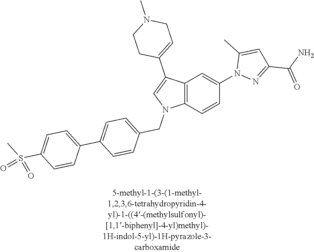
C12=C(C=CC(N3N=C(C(=O)N)C=C3C)=C1)N(CC1=CC=C(C3=CC=C(S(=O)(C)=O)C=C3)C=C1)C=C2C1=CCN(C)CC1
